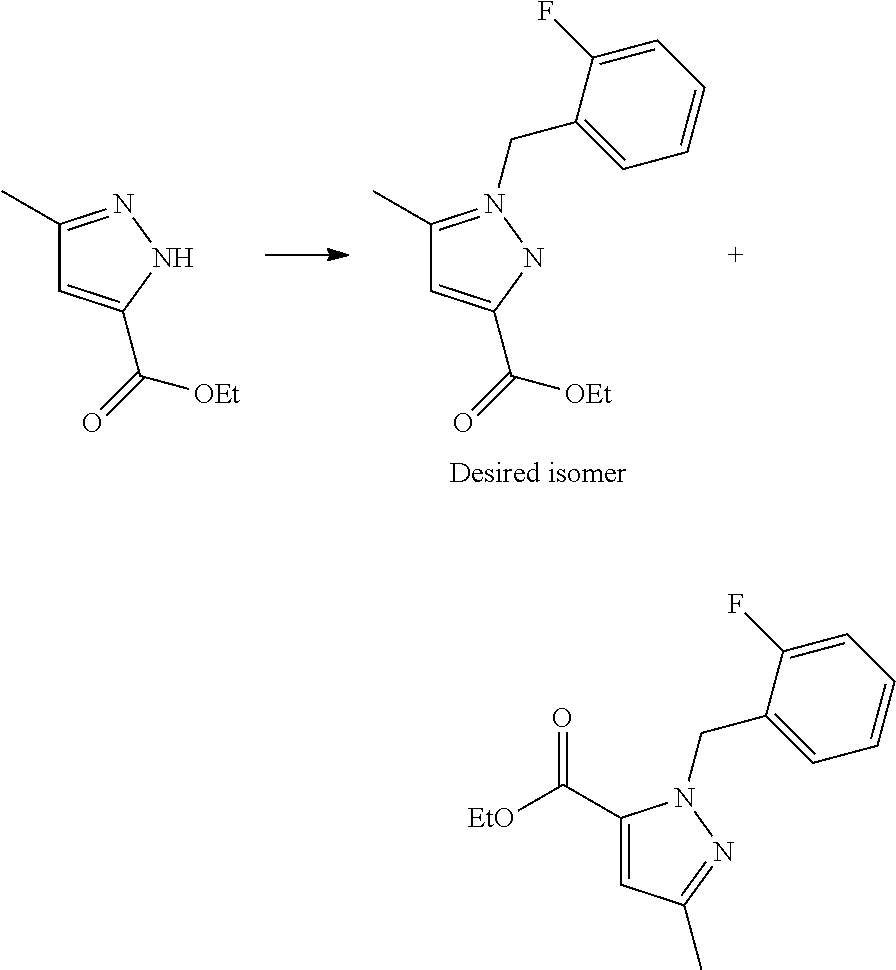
C1(C)=N(CC2=CC=CC=C2F)NC(C(=O)[OEt])=C1.C1(C)=NNC(C(=O)[OEt])=C1.C1(C([EtO])=O)=CC(C)=NN1CC1=CC=CC=C1F
